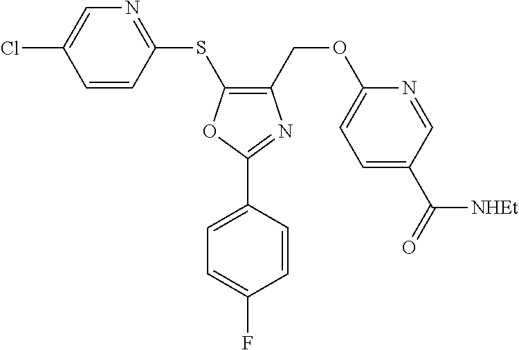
C1(SC2=C(COC3=CC=C(C(=O)[NHEt])C=N3)N=C(C3=CC=C(F)C=C3)O2)=NC=C(Cl)C=C1
